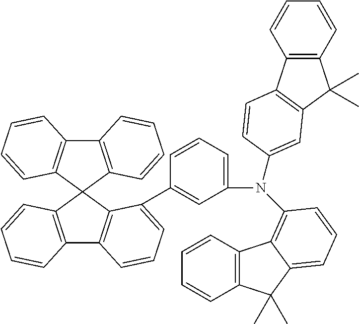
C12=C(C3(C4=C1C=CC=C4C1=CC(N(C4=CC5=C(C6=C(C5(C)C)C=CC=C6)C=C4)C4=C5C6=C(C(C)(C)C5=CC=C4)C=CC=C6)=CC=C1)C1=C(C4=C3C=CC=C4)C=CC=C1)C=CC=C2
